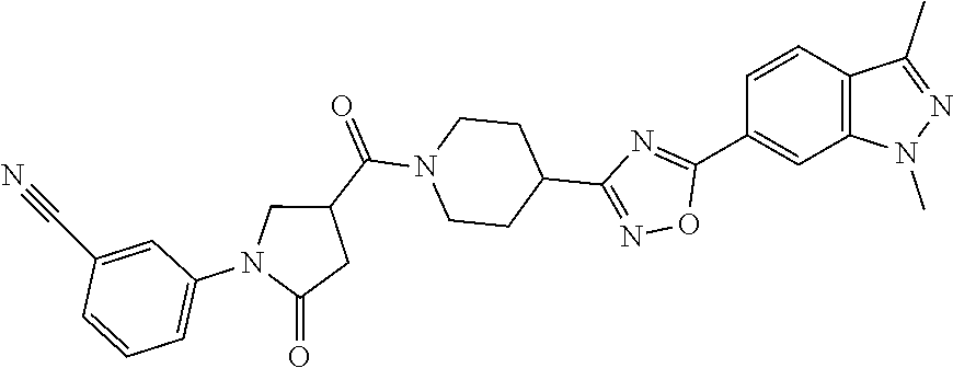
C1=CC(C2=NC(C3CCN(C(C4CN(C5=CC=CC(C#N)=C5)C(=O)C4)=O)CC3)=NO2)=CC2=C1C(C)=NN2C
